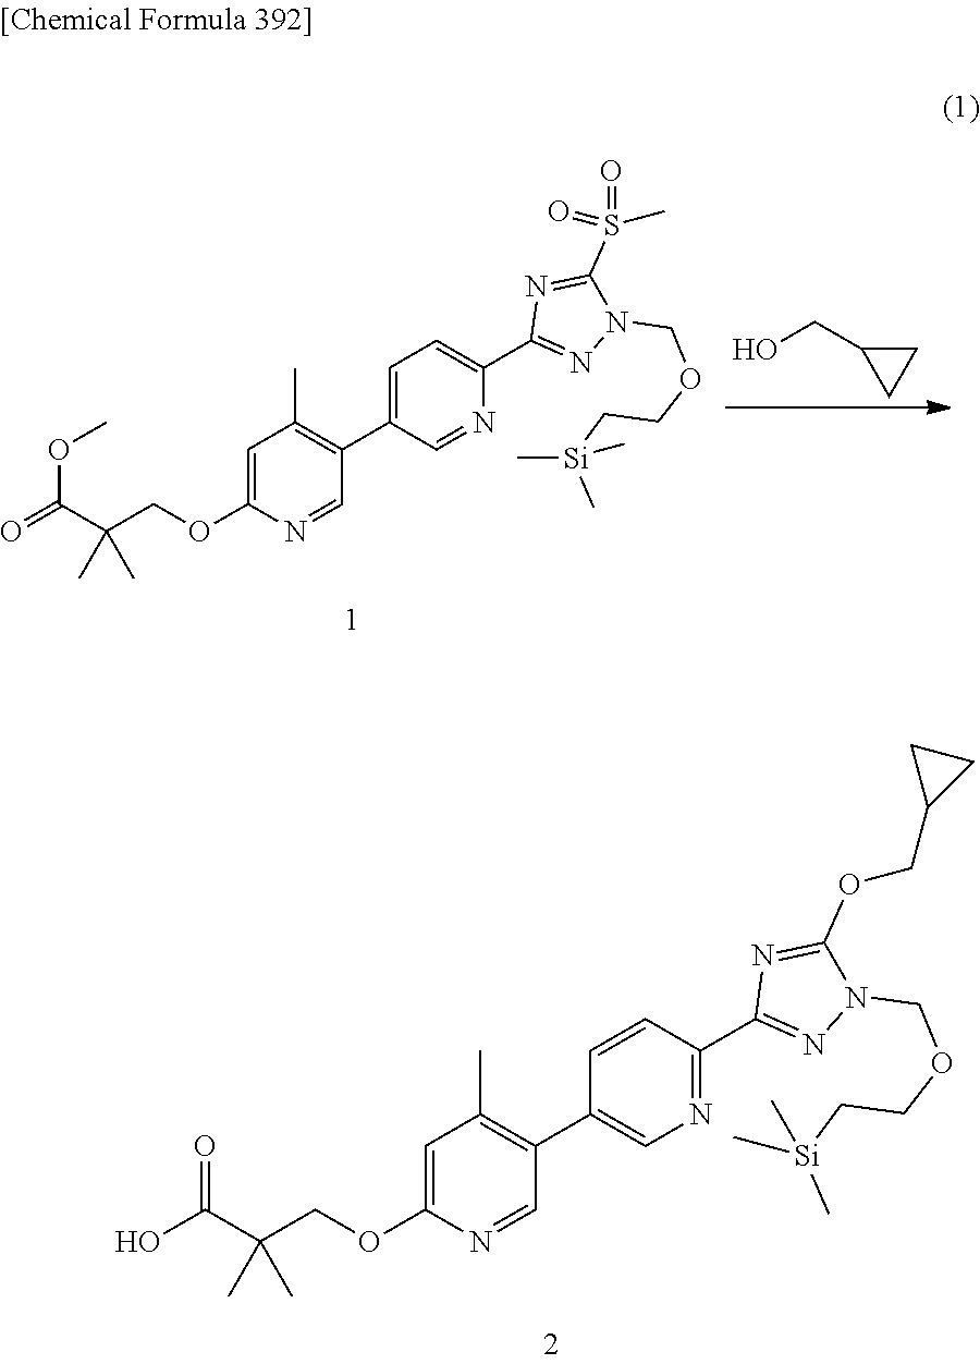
O=C(C(COC1=CC(C)=C(C2=CC=C(C3=NN(COCC[Si](C)(C)C)C(S(=O)(C)=O)=N3)N=C2)C=N1)(C)C)OC.OCC1CC1.OC(C(COC1=CC(C)=C(C2=CN=C(C3=NN(COCC[Si](C)(C)C)C(OCC4CC4)=N3)C=C2)C=N1)(C)C)=O
